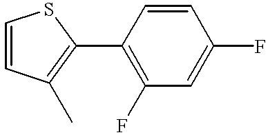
C1(C2=C(C)C=CS2)=C(F)C=C(F)C=C1
